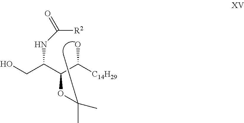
C(C(C(C([C14H29])O)OC(C)(C)C)NC([R2])=O)O
